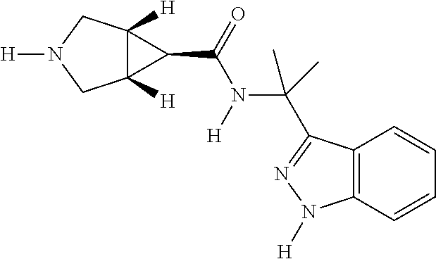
C12([H])C([H])(CN([H])C1)C2C(=O)N([H])C(C1=NN([H])C2=C1C=CC=C2)(C)C
